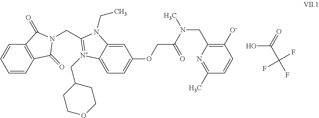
C12=C(C=CC=C1)C(=O)N(CC1=[N+](CC3CCOCC3)C3=CC=C(OCC(=O)N(CC4=C([O-])C=CC(C)=N4)C)C=C3N1CC)C2=O.OC(C(F)(F)F)=O
